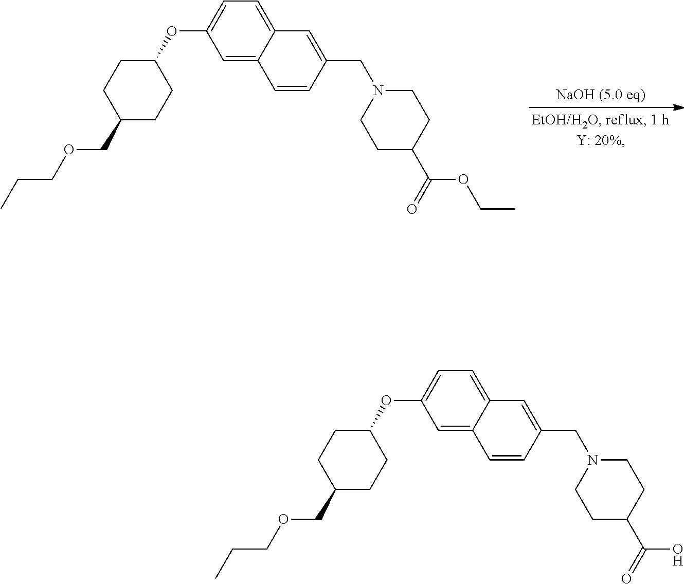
C1=C2C(=CC=C1OC1CCC(COCCC)CC1)C=C(CN1CCC(C(=O)OCC)CC1)C=C2.C1=C2C(=CC=C1OC1CCC(COCCC)CC1)C=C(CN1CCC(C(=O)O)CC1)C=C2
